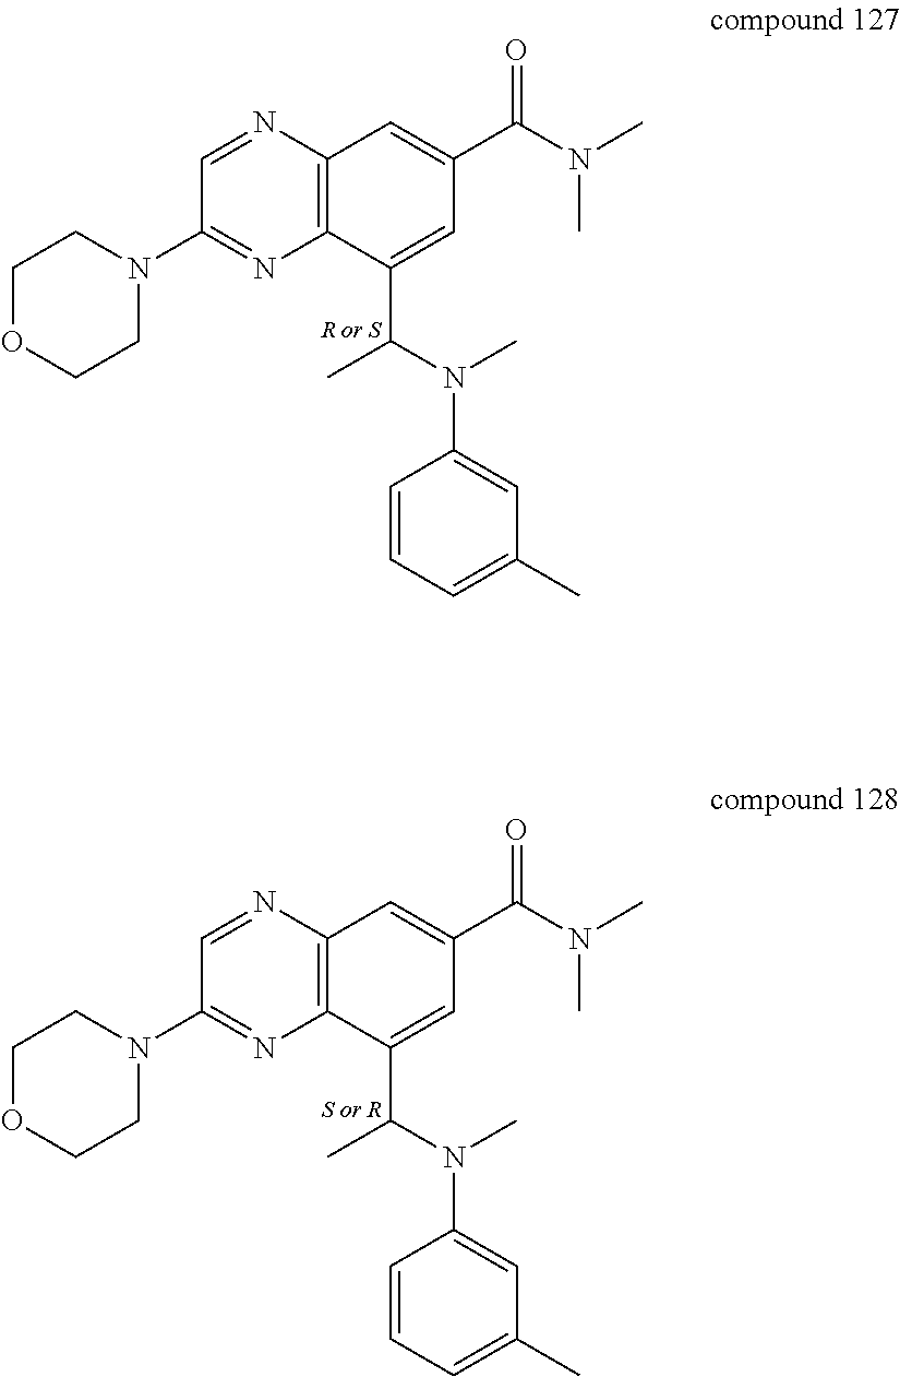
[R or S].C1(C(N(C2=CC(C)=CC=C2)C)C)=CC(C(N(C)C)=O)=CC2=C1N=C(N1CCOCC1)C=N2.[S or R].C1(C(N(C2=CC(C)=CC=C2)C)C)=CC(C(N(C)C)=O)=CC2=C1N=C(N1CCOCC1)C=N2
